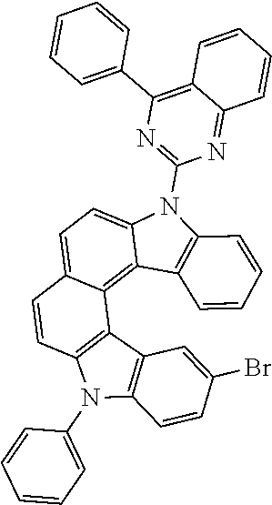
N1(C2=CC=CC=C2)C2=C(C3=C1C=CC1=CC=C4N(C5=NC(C6=CC=CC=C6)=C6C(=N5)C=CC=C6)C5=C(C4=C31)C=CC=C5)C=C(Br)C=C2
